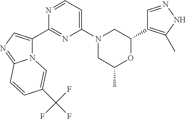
C1=NNC(C)=C1C1CN(C2=CC=NC(C3=CN=C4N3C=C(C(F)(F)F)C=C4)=N2)CC(C)O1
